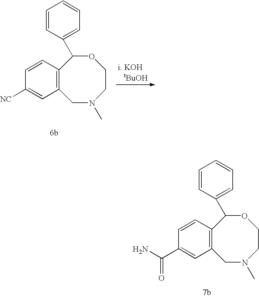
C12=C(C=CC(C(N)=O)=C1)C(C1=CC=CC=C1)OCCN(C)C2.C12=C(C=CC([NC])=C1)C(C1=CC=CC=C1)OCCN(C)C2
